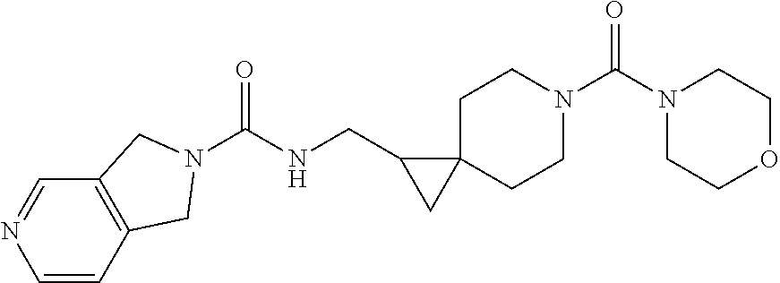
C12=C(C=CN=C1)CN(C(NCC1CC13CCN(C(N1CCOCC1)=O)CC3)=O)C2
